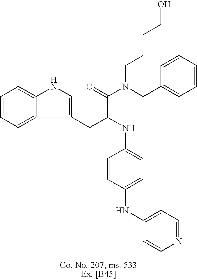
C1=CC=C2C(=C1)NC=C2CC(NC1=CC=C(NC2=CC=NC=C2)C=C1)C(=O)N(CC1=CC=CC=C1)CCCCO
